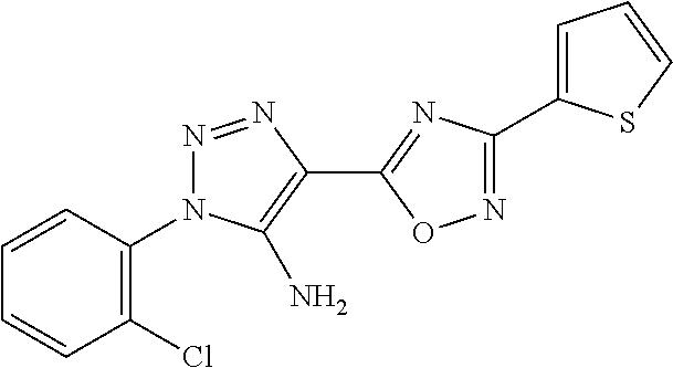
C1(Cl)=C(N2N=NC(C3=NC(C4=CC=CS4)=NO3)=C2N)C=CC=C1
